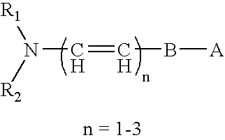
N(C=CB[A])([R2])[R1]
